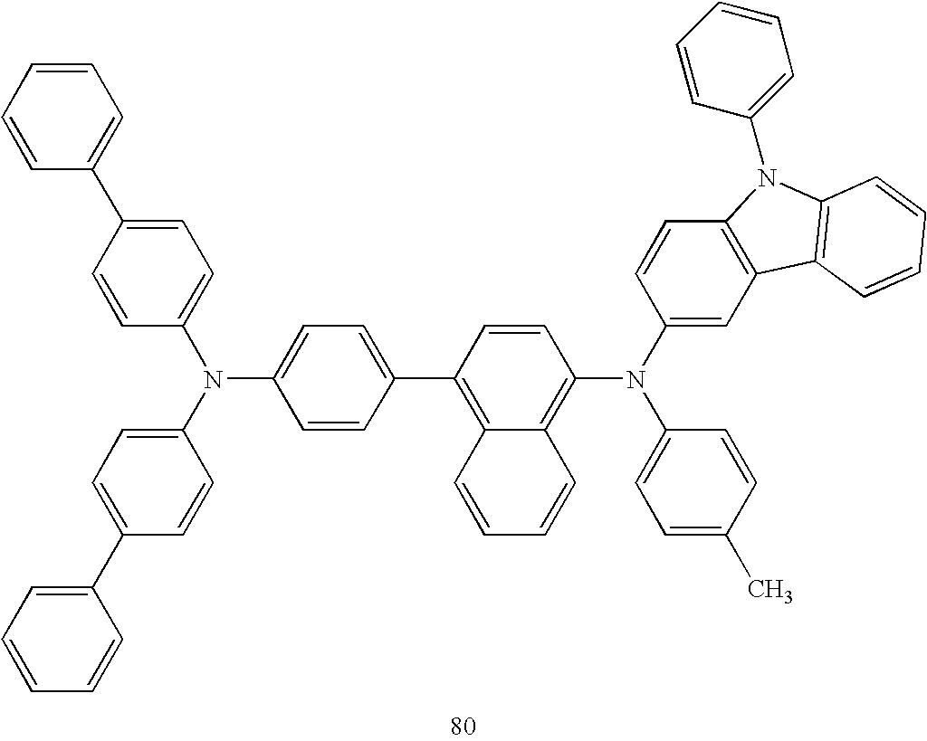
C1=CC(C2=C3C(=C(N(C4=CC=C(C)C=C4)C4=CC5=C(N(C6=CC=CC=C6)C6=C5C=CC=C6)C=C4)C=C2)C=CC=C3)=CC=C1N(C1=CC=C(C2=CC=CC=C2)C=C1)C1=CC=C(C2=CC=CC=C2)C=C1
